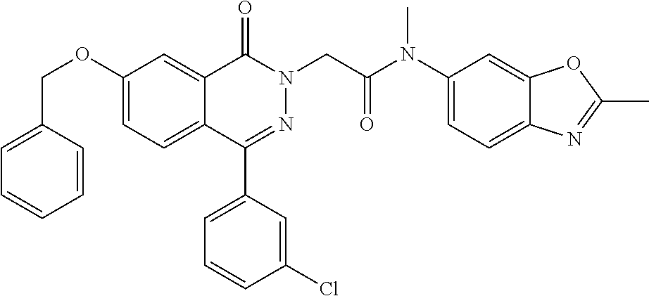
C1(C2=CC=CC(Cl)=C2)=NN(CC(N(C2=CC=C3C(=C2)OC(C)=N3)C)=O)C(=O)C2=CC(OCC3=CC=CC=C3)=CC=C12
